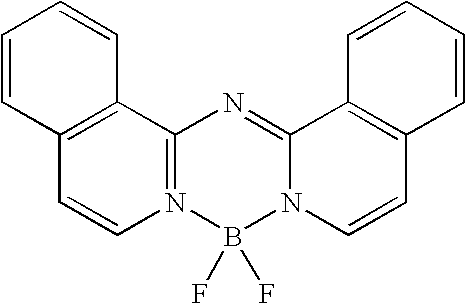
C1=CN2=C(C3=C1C=CC=C3)N=C1N(B2(F)F)C=CC2=C1C=CC=C2
